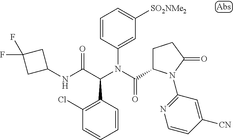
C1=CC(C(C(NC2CC(F)(F)C2)=O)N(C(=O)C2CCC(=O)N2C2=NC=CC([CN])=C2)C2=CC([SO2NMe2])=CC=C2)=C(Cl)C=C1
